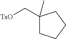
C1(C[TsO])(C)CCCC1
